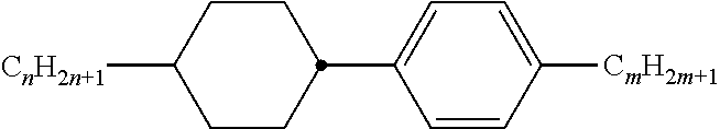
C1CC([CnH2n+1])CCC1C1=CC=C([CmH2m+1])C=C1
